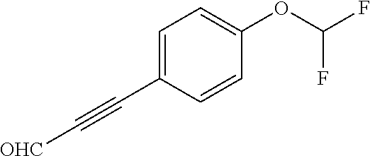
C1=C(C#C[OHC])C=CC(OC(F)F)=C1
